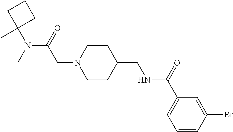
C1(N(C(=O)CN2CCC(CNC(C3=CC=CC(Br)=C3)=O)CC2)C)(C)CCC1
